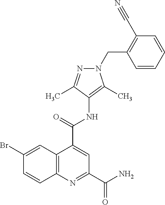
C1(Br)=CC2=C(C=C1)N=C(C(N)=O)C=C2C(=O)NC1=C(C)N(CC2=C(C#N)C=CC=C2)N=C1C
